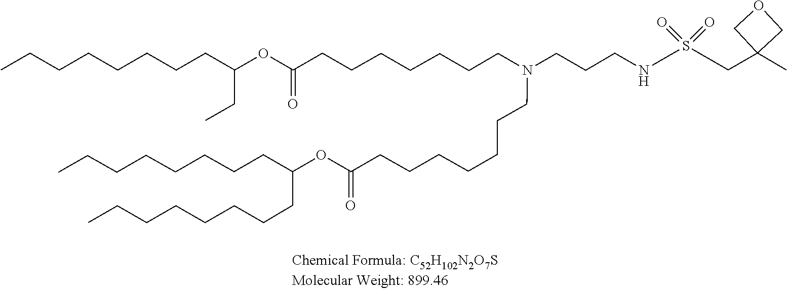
O(C(=O)CCCCCCCN(CCCCCCCC(OC(CC)CCCCCCCC)=O)CCCNS(=O)(=O)CC1(C)COC1)C(CCCCCCCC)CCCCCCCC
